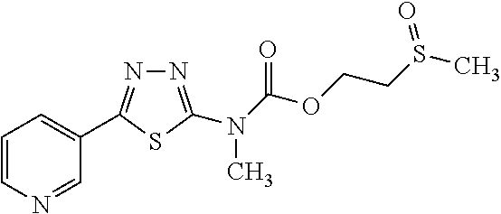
N1=C(N(C(=O)OCCS(C)=O)C)SC(C2=CC=CN=C2)=N1
